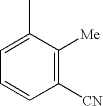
C1=C(C)C([Me])=C([CN])C=C1
